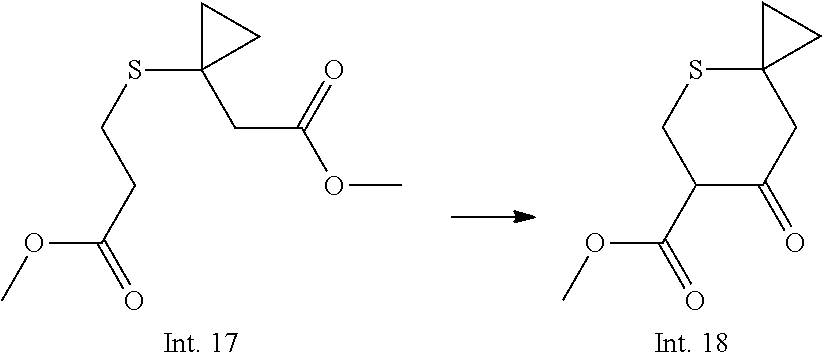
C1(SCCC(=O)OC)(CC(OC)=O)CC1.C12(SCC(C(=O)OC)C(=O)C1)CC2
